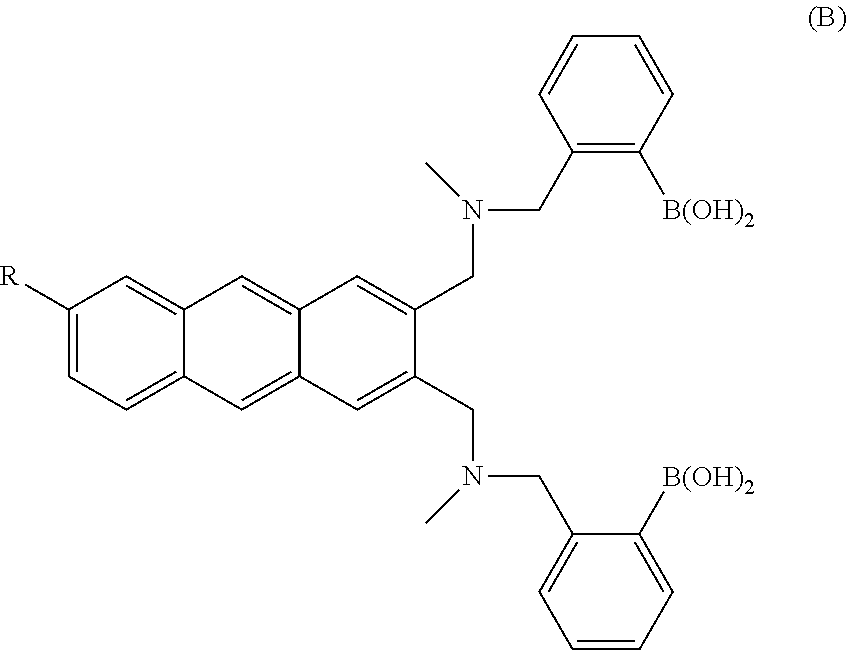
C1([R])=CC=C2C(=C1)C=C1C(=C2)C=C(CN(CC2=CC=CC=C2[B(OH)2])C)C(CN(C)CC2=C([B(OH)2])C=CC=C2)=C1
